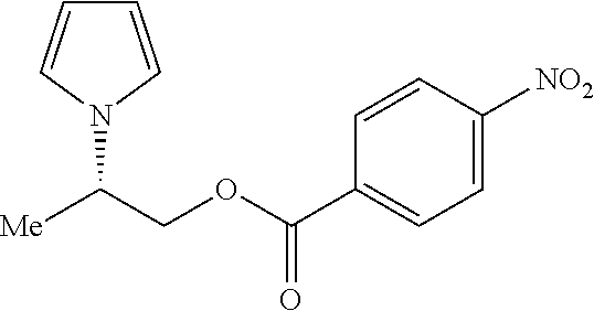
[Me]C(COC(C1=CC=C([NO2])C=C1)=O)N1C=CC=C1
